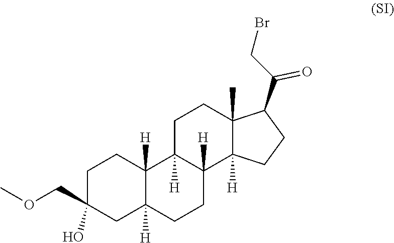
BrCC(C1C2(C)CCC3([H])C4([H])C([H])(CC(O)(COC)CC4)CCC3([H])C2([H])CC1)=O
